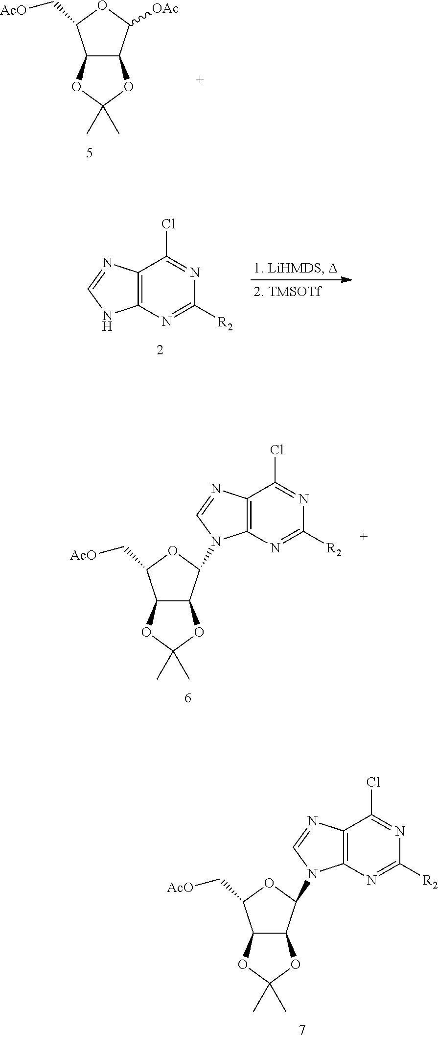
C12C(C([OAc])OC1C[AcO])OC(C)(C)O2.N1=C([R2])N=C(Cl)C2=C1NC=N2.C12C(C(N3C4=C(C(Cl)=NC([R2])=N4)N=C3)OC1C[AcO])OC(C)(C)O2.C12C(C(N3C4=C(C(Cl)=NC([R2])=N4)N=C3)OC1C[AcO])OC(C)(C)O2
